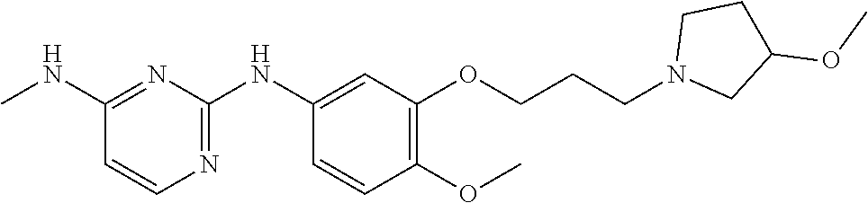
C1(NC)=NC(NC2=CC(OCCCN3CC(OC)CC3)=C(OC)C=C2)=NC=C1
